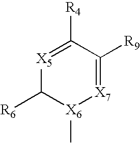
[X5]1=C([R4])C([R9])=[X7][X6](C)C1[R6]
